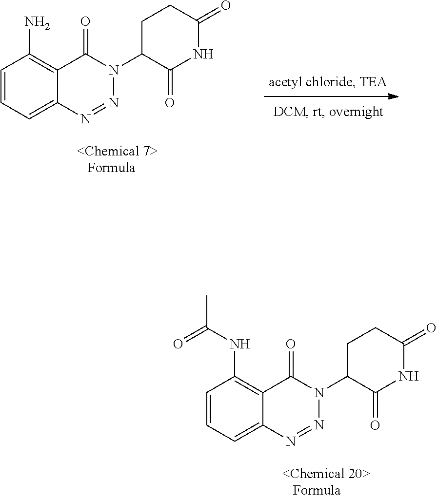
C1=CC=C2C(=C1NC(C)=O)C(=O)N(C1C(=O)NC(=O)CC1)N=N2.C1=CC=C2C(=C1N)C(=O)N(C1C(=O)NC(=O)CC1)N=N2
